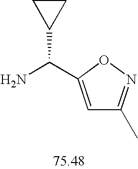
C1=C(C(N)C2CC2)ON=C1C
